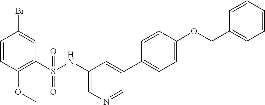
C1=CC(OC)=C(S(=O)(=O)NC2=CN=CC(C3=CC=C(OCC4=CC=CC=C4)C=C3)=C2)C=C1Br
